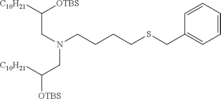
C1(CSCCCCN(CC([C10H21])[OTBS])CC([OTBS])[C10H21])=CC=CC=C1
